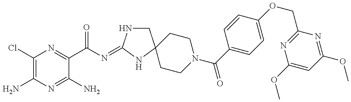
C1(Cl)=C(N)N=C(N)C(C(=O)N=C2NCC3(N2)CCN(C(=O)C2=CC=C(OCC4=NC(OC)=CC(OC)=N4)C=C2)CC3)=N1
